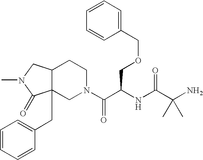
C12(CC3=CC=CC=C3)C(CN(C)C1=O)CCN(C(C(NC(C(N)(C)C)=O)COCC1=CC=CC=C1)=O)C2
